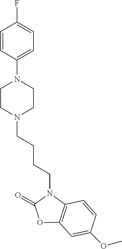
O1C2=C(N(CCCCN3CCN(C4=CC=C(F)C=C4)CC3)C1=O)C=CC(OC)=C2
